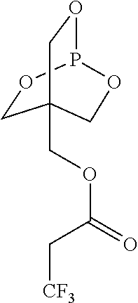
C1OP2OCC1(COC(C[CF3])=O)CO2
